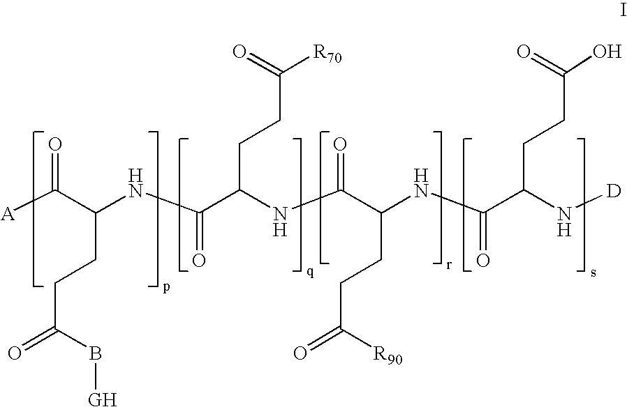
[A]C(C(NC(C(NC(C(NC(C(N[D])CCC(O)=O)=O)CCC(=O)[R90])=O)CCC([R70])=O)=O)CCC(=O)B[GH])=O
